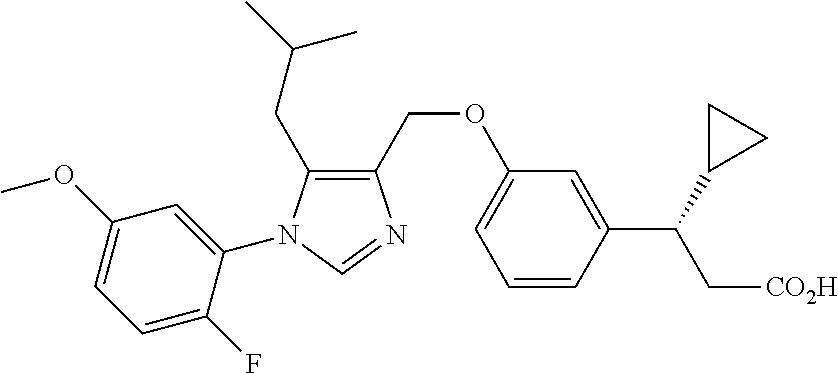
C1=C(C(C[CO2H])C2CC2)C=CC=C1OCC1=C(CC(C)C)N(C2=CC(OC)=CC=C2F)C=N1
